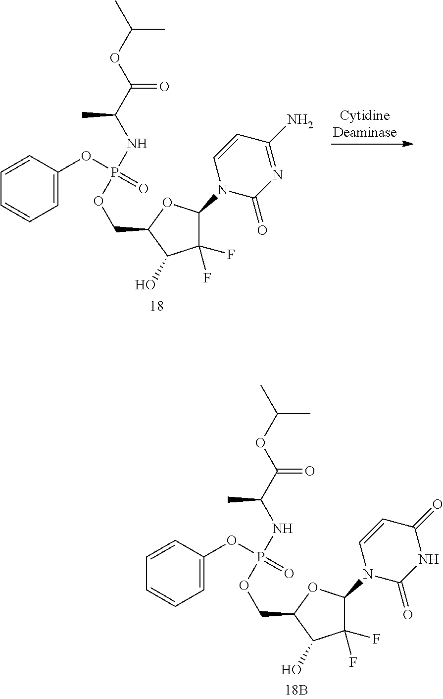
C1(COP(NC(C)C(=O)OC(C)C)(=O)OC2=CC=CC=C2)C(O)C(F)(F)C(N2C(=O)N=C(N)C=C2)O1.C1(COP(NC(C)C(=O)OC(C)C)(=O)OC2=CC=CC=C2)C(O)C(F)(F)C(N2C(=O)NC(=O)C=C2)O1
